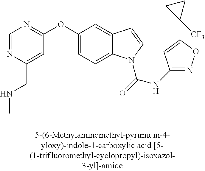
C1=NC(CNC)=CC(OC2=CC=C3C(=C2)C=CN3C(=O)NC2=NOC(C3([CF3])CC3)=C2)=N1
